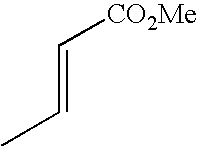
C(=CC)[CO2Me]
